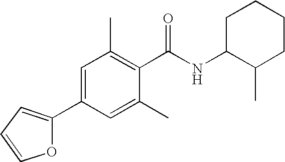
C1=C(C2=CC=CO2)C=C(C)C(C(NC2C(C)CCCC2)=O)=C1C
